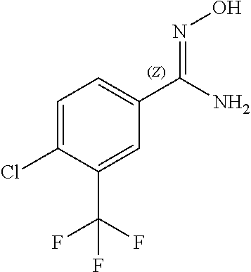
C1(C(F)(F)F)=CC(C(=NO)N)=CC=C1Cl
